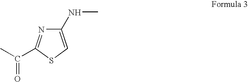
C1(NC)=CSC(C(C)=O)=N1
